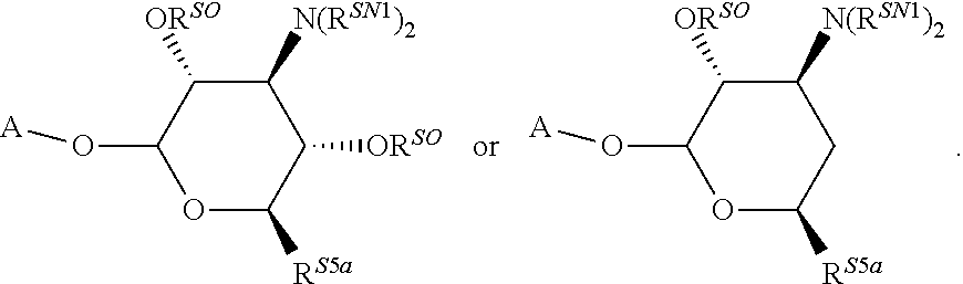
C1([N(RSN1)2])C([ORSO])C(O[A])OC([RS5a])C1.C1([N(RSN1)2])C([ORSO])C(O[A])OC([RS5a])C1[ORSO]
